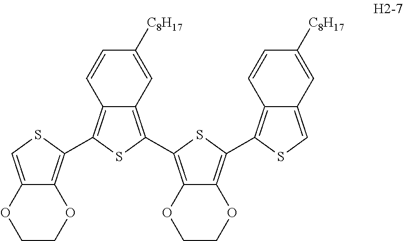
C12=C(C3=C4C(=C(C5=C6C(=C(C7=C8C(=CS7)C=C([C8H17])C=C8)S5)OCCO6)S3)C=C([C8H17])C=C4)SC=C1OCCO2
